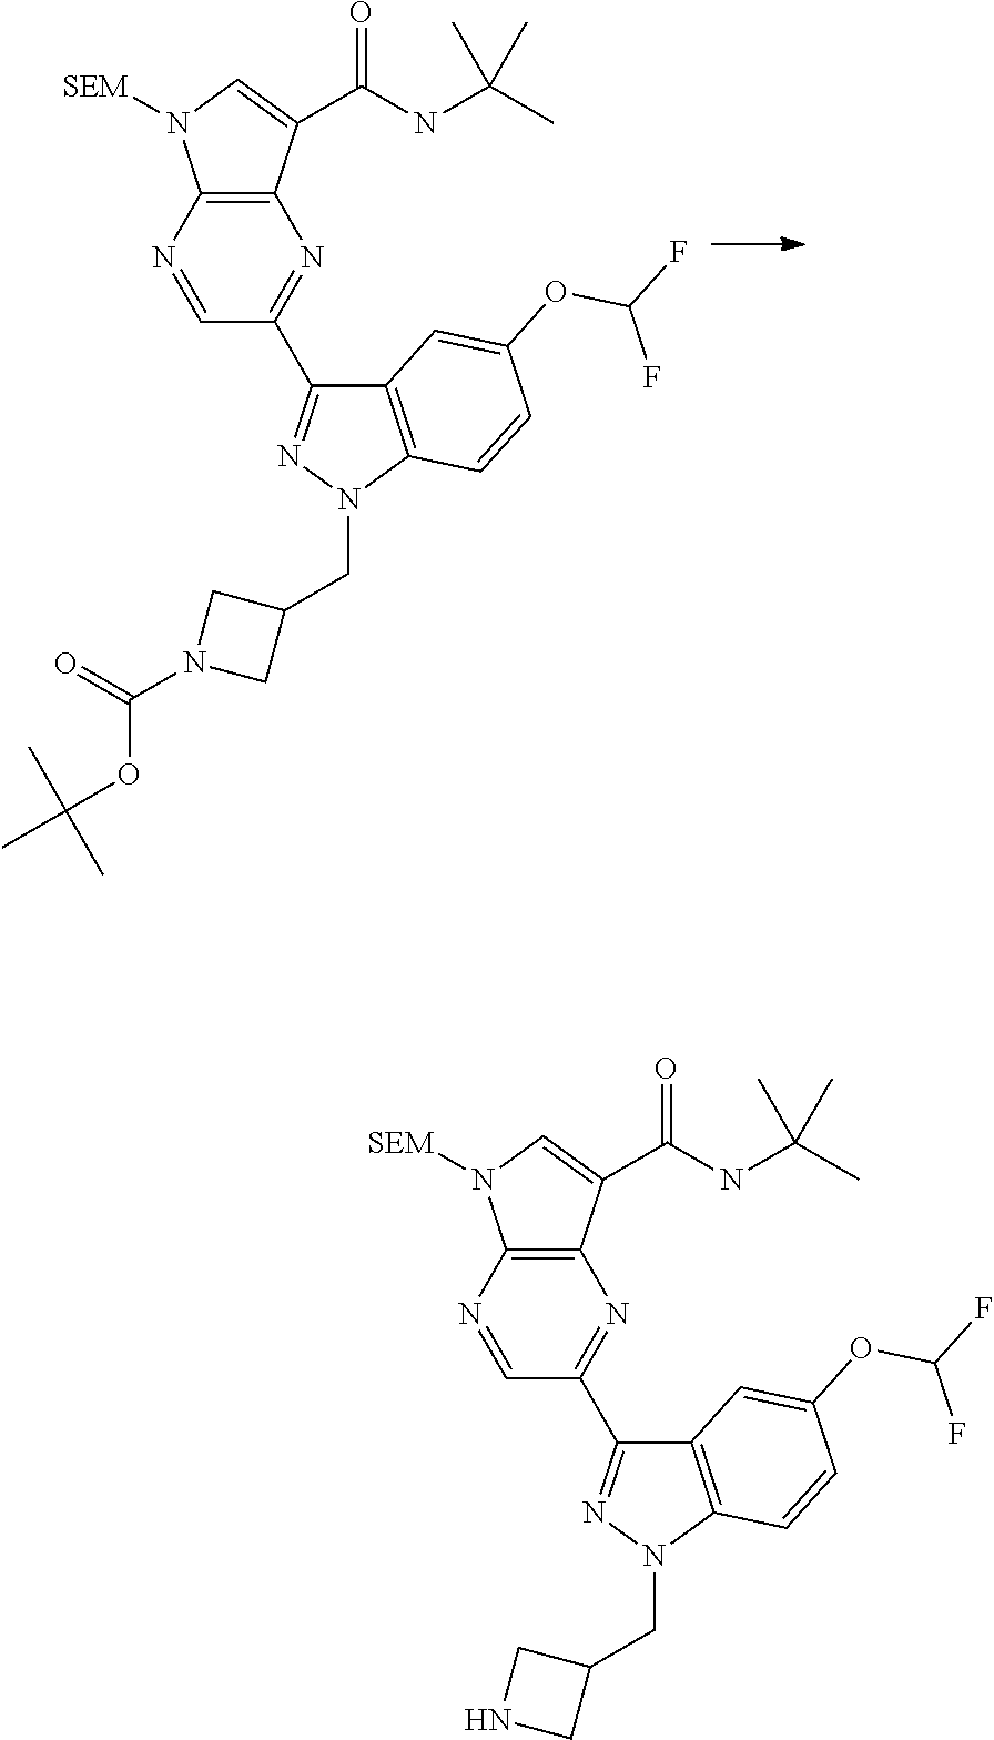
C12=C(C(C(NC(C)(C)C)=O)=CN1[SEM])N=C(C1=NN(CC3CNC3)C3=C1C=C(OC(F)F)C=C3)C=N2.C12=C(C(C(NC(C)(C)C)=O)=CN1[SEM])N=C(C1=NN(CC3CN(C(=O)OC(C)(C)C)C3)C3=C1C=C(OC(F)F)C=C3)C=N2
